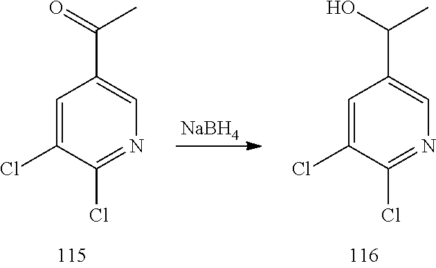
[NaBH4].C1=C(Cl)C(Cl)=NC=C1C(=O)C.C1=C(Cl)C(Cl)=NC=C1C(O)C
